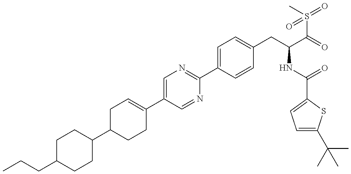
C1(C2CCC(C3=CN=C(C4=CC=C(CC(NC(=O)C5=CC=C(C(C)(C)C)S5)C(S(=O)(C)=O)=O)C=C4)N=C3)=CC2)CCC(CCC)CC1
